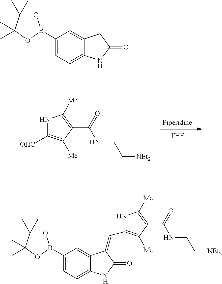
C1(B2OC(C)(C)C(C)(C)O2)=CC=C2C(=C1)CC(=O)N2.[THF].N1C([OHC])=C([Me])C(C(=O)NCC[NEt2])=C1[Me].N1C(C=C2C3=CC(B4OC(C)(C)C(C)(C)O4)=CC=C3NC2=O)=C([Me])C(C(=O)NCC[NEt2])=C1[Me]
